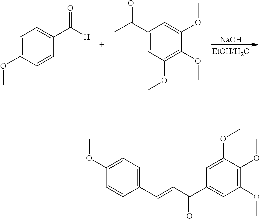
C1=C(OC)C=CC(C([H])=O)=C1.C1(C(C)=O)=CC(OC)=C(OC)C(OC)=C1.[NaOH].C1(C=CC(C2=CC(OC)=C(OC)C(OC)=C2)=O)=CC=C(OC)C=C1
